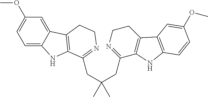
C1=C2C(=CC(OC)=C1)C1=C(N2)C(CC(CC2=NCCC3=C2NC2=C3C=C(OC)C=C2)(C)C)=NCC1
